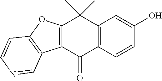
C12=C(C(=O)C3=C(C1(C)C)C=C(O)C=C3)C1=C(O2)C=CN=C1
